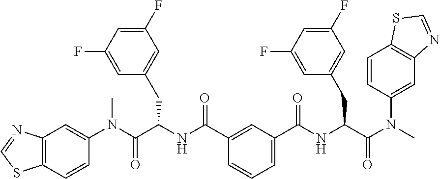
C1(N(C(C(NC(=O)C2=CC(C(NC(C(N(C)C3=CC4=C(C=C3)SC=N4)=O)CC3=CC(F)=CC(F)=C3)=O)=CC=C2)CC2=CC(F)=CC(F)=C2)=O)C)=CC2=C(C=C1)SC=N2
